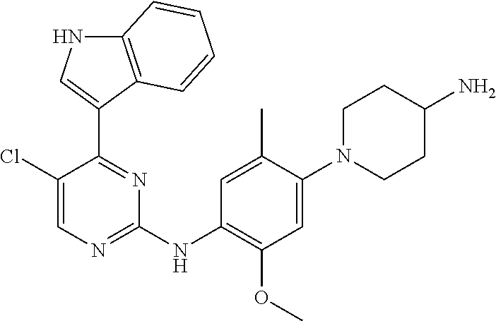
C1(Cl)=CN=C(NC2=C(OC)C=C(N3CCC(N)CC3)C(C)=C2)N=C1C1=CNC2=C1C=CC=C2
